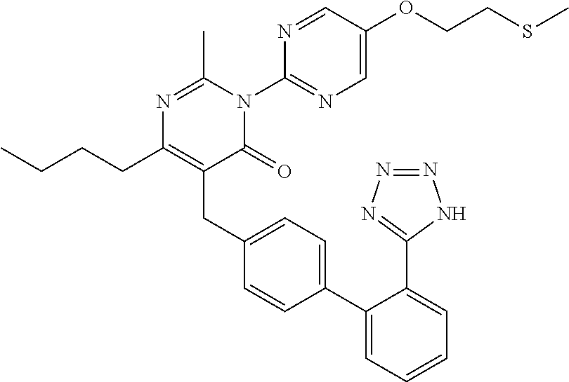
CCCCC1=C(CC2=CC=C(C3=CC=CC=C3C3=NN=NN3)C=C2)C(=O)N(C2=NC=C(OCCSC)C=N2)C(C)=N1
